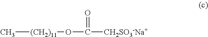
C[(CH2)11]OC([CH2SO3-Na+])=O
